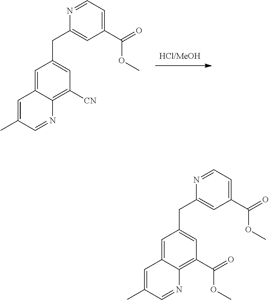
C1=C2C(=C([CN])C=C1CC1=CC(C(=O)OC)=CC=N1)N=CC(C)=C2.C1=C2C(=C(C(=O)OC)C=C1CC1=CC(C(=O)OC)=CC=N1)N=CC(C)=C2
